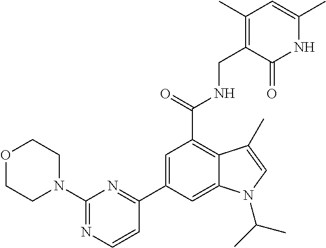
C1(C2=CC(C(NCC3=C(C)C=C(C)NC3=O)=O)=C3C(=C2)N(C(C)C)C=C3C)=NC(N2CCOCC2)=NC=C1
